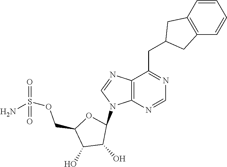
C1=CC2=C(C=C1)CC(CC1=NC=NC3=C1N=CN3C1OC(COS(=O)(N)=O)C(O)C1O)C2
